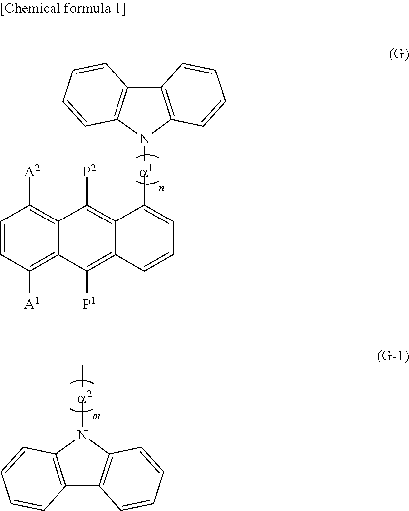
C1=CC([A1])=C2C(=C1[A2])C([P2])=C1C(=C2[P1])C=CC=C1[a1]N1C2=C(C3=C1C=CC=C3)C=CC=C2.C[a2]N1C2=C(C3=C1C=CC=C3)C=CC=C2
